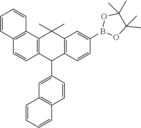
C1=CC2=C(C3=C1C(C1=CC4=C(C=C1)C=CC=C4)C1=C(C3(C)C)C=C(B3OC(C)(C)C(C)(C)O3)C=C1)C=CC=C2
